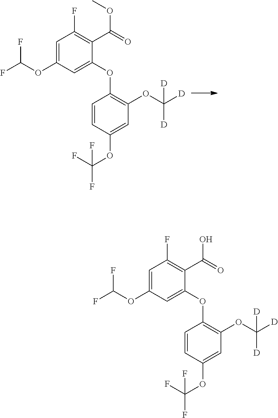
C1=C(OC(F)F)C=C(OC2=C(OC([D])([D])[D])C=C(OC(F)(F)F)C=C2)C(C(=O)OC)=C1F.C1=C(OC(F)F)C=C(OC2=C(OC([D])([D])[D])C=C(OC(F)(F)F)C=C2)C(C(=O)O)=C1F
